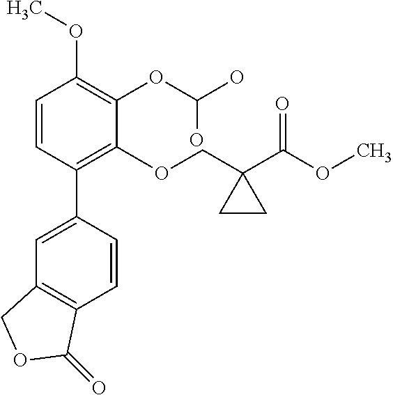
C1=CC(C2=CC3=C(C=C2)C(=O)OC3)=C(OCC2(C(OC)=O)CC2)C(OC(O)O)=C1OC
